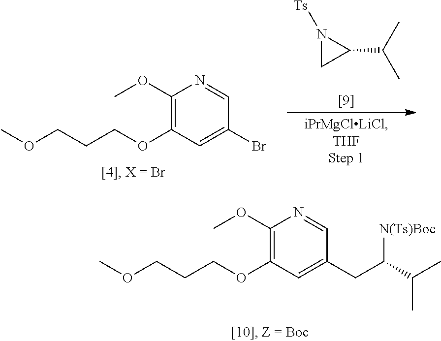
O(CCCOC1=C(OC)N=CC(CC([N(Ts)Boc])C(C)C)=C1)C.O(CCCOC1=C(OC)N=CC(Br)=C1)C.N1([Ts])CC1C(C)C
